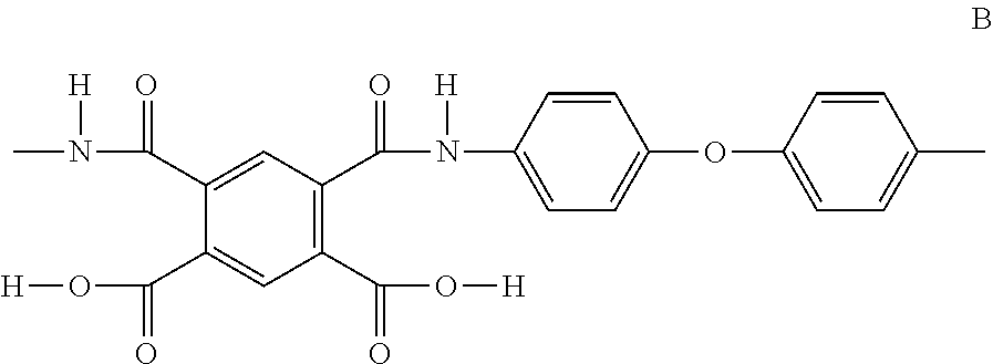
C1=C(C(N([H])C)=O)C(C(O[H])=O)=CC(C(O[H])=O)=C1C(=O)N([H])C1=CC=C(OC2=CC=C(C)C=C2)C=C1
